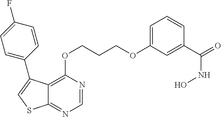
C12=C(OCCCOC3=CC=CC(C(NO)=O)=C3)N=CN=C1SC=C2C1=CC=C(F)C=C1
